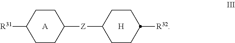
C1CC([R31])CCC1[Z]C1CCC([R32])CC1.[A].[H]
